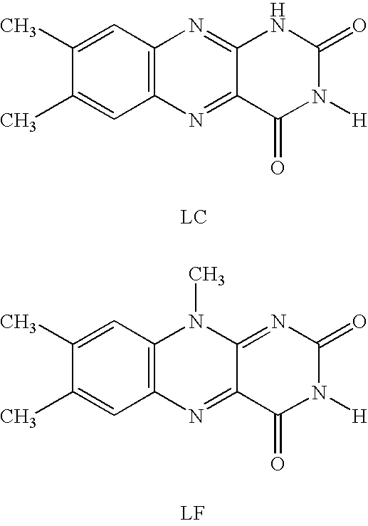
C1(C)=CC2=C(C=C1C)N=C1C(=N2)NC(=O)N([H])C1=O.C1(C)=CC2=C(C=C1C)N=C1C(=NC(=O)N([H])C1=O)N2C
